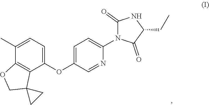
C1(OC2=CC=C(N3C(=O)C(CC)NC3=O)N=C2)=CC=C(C)C2=C1C1(CO2)CC1
